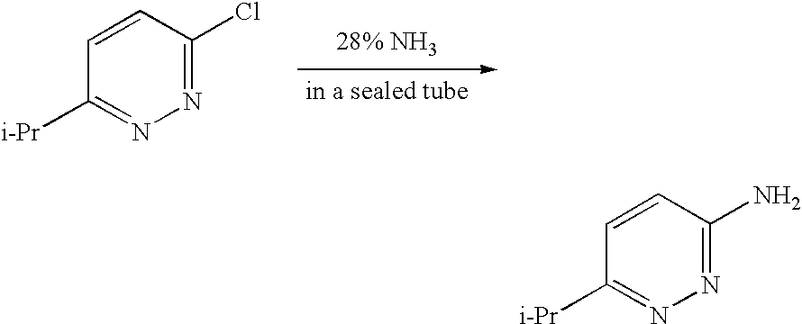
C1([i-Pr])=NN=C(Cl)C=C1.C1([i-Pr])=NN=C(N)C=C1
